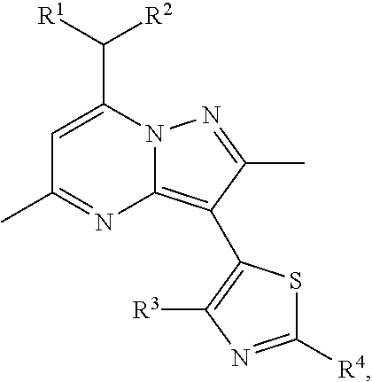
C12=C(C3=C([R3])N=C([R4])S3)C(C)=NN1C(C([R1])[R2])=CC(C)=N2
